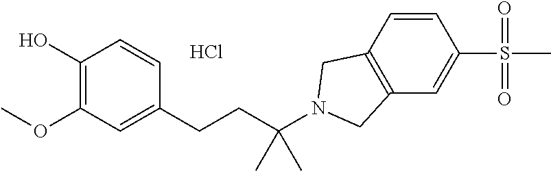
C1(O)=C(OC)C=C(CCC(N2CC3=C(C2)C=CC(S(=O)(=O)C)=C3)(C)C)C=C1.Cl
